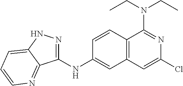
C1(NC2=CC3=C(C=C2)C(N(CC)CC)=NC(Cl)=C3)=NNC2=CC=CN=C12
